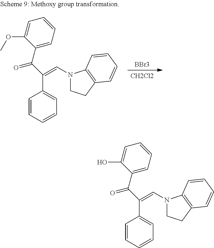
[BBr3].[CH2Cl2].C1=CC=CC=C1C(C(C1=CC=CC=C1OC)=O)=CN1CCC2=C1C=CC=C2.C1=CC=CC=C1C(C(C1=CC=CC=C1O)=O)=CN1CCC2=C1C=CC=C2
